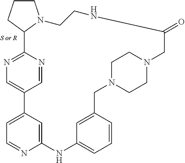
C1CCC2N1CCNC(=O)CN1CCN(CC3=CC(=CC=C3)NC3=CC(=CC=N3)C3=CN=C2N=C3)CC1
